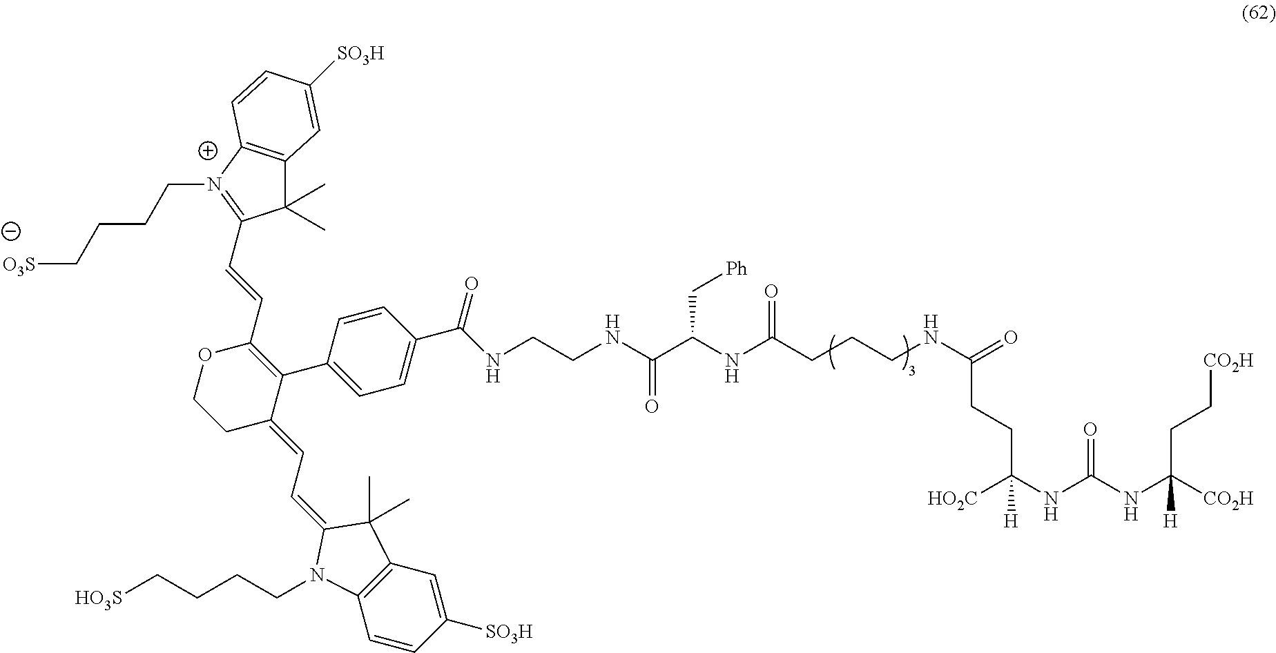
[CO2H]C(NC(NC([HO2C])(CCC(NCCCC(NC(C(NCCNC(C1=CC=C(C2=C(C=CC3=N(CCCC[O3S])C4=C(C3(C)C)C=C([SO3H])C=C4)OCCC2=CC=C2C(C)(C)C3=C(C=CC([SO3H])=C3)N2CCCC[HO3S])C=C1)=O)=O)C[Ph])=O)=O)[H])=O)(CC[CO2H])[H]
